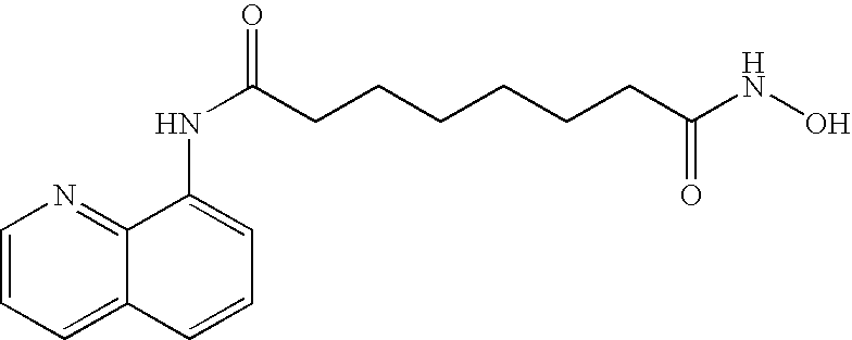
C1=CC=C2C(=N1)C(NC(CCCCCCC(NO)=O)=O)=CC=C2
